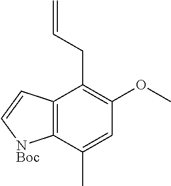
C12=C(C(C)=CC(OC)=C1CC=C)[NBoc]C=C2
